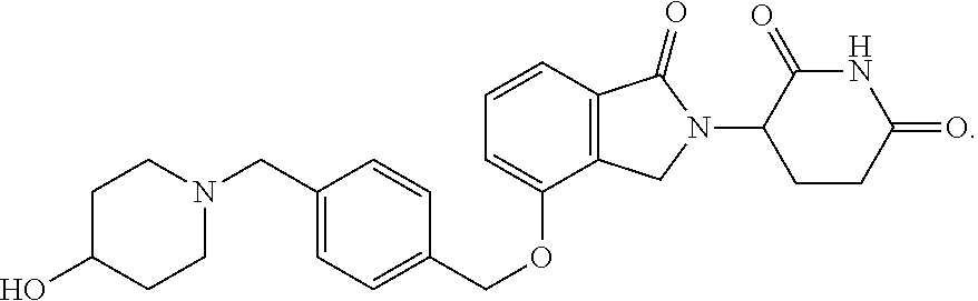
C1CN(CC2=CC=C(COC3=CC=CC4=C3CN(C3CCC(=O)NC3=O)C4=O)C=C2)CCC1O
